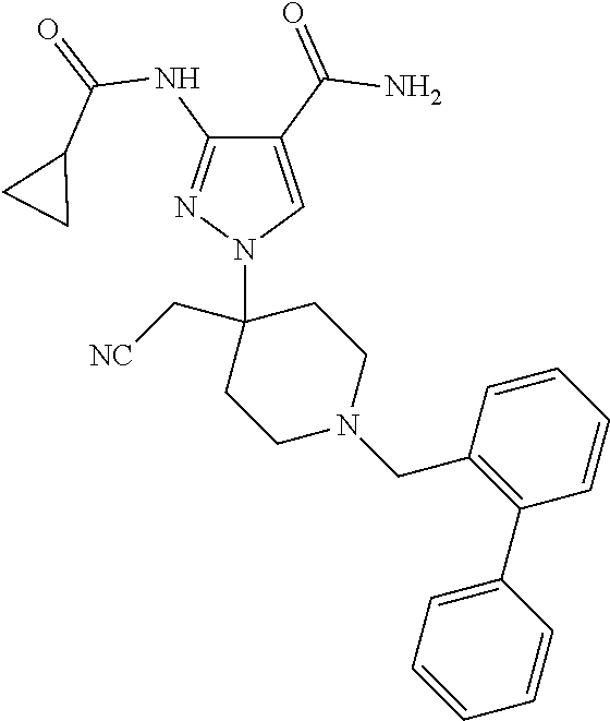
C1(C(=O)N)=CN(C2(C[NC])CCN(CC3=C(C4=CC=CC=C4)C=CC=C3)CC2)N=C1NC(=O)C1CC1
